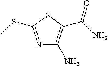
N1=C(SC)SC(C(N)=O)=C1N
